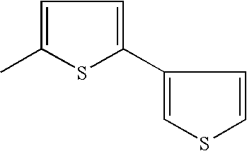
C1=C(C)SC(C2=CSC=C2)=C1
